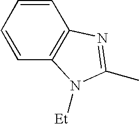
C12=C(C=CC=C1)N=C(C)N2[Et]
